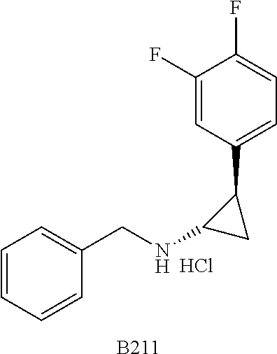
Cl.[B211].C1=CC=CC(CNC2CC2C2=CC=C(F)C(F)=C2)=C1
